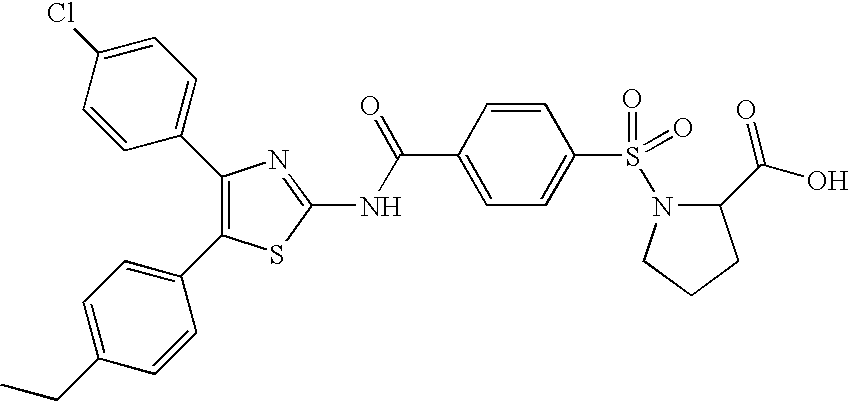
C1(C2=C(C3=CC=C(CC)C=C3)SC(NC(C3=CC=C(S(=O)(=O)N4C(C(=O)O)CCC4)C=C3)=O)=N2)=CC=C(Cl)C=C1
